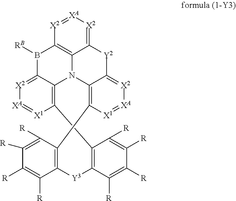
[X2]1=[XA][X2]=C2C3=C1B([RB])C1=[X2][XA]=[X1]C4=C1N3C1=C([X1]=[XA][X2]=C1[Y2]2)C1=C([Y3]C2=C4C([R])=C([R])C([R])=C2[R])C([R])=C([R])C([R])=C1[R]
